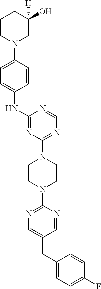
C1(CC2=CC=C(F)C=C2)=CN=C(N2CCN(C3=NC=NC(NC4=CC=C(N5CC(O)([H])CCC5)C=C4)=N3)CC2)N=C1
